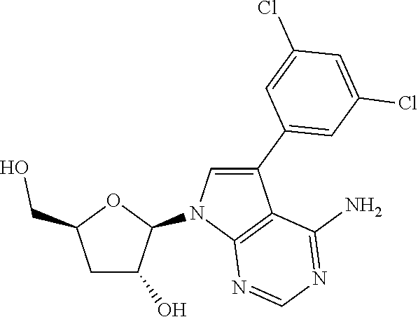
C1C(O)C(N2C3=C(C(C4=CC(Cl)=CC(Cl)=C4)=C2)C(N)=NC=N3)OC1CO
